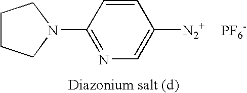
C1CCN(C2=NC=C([N2+])C=C2)C1.[PF6-]
